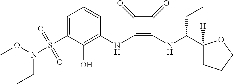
C1=C(S(=O)(=O)N(OC)CC)C(O)=C(NC2=C(NC(C3([H])CCCO3)CC)C(=O)C2=O)C=C1
